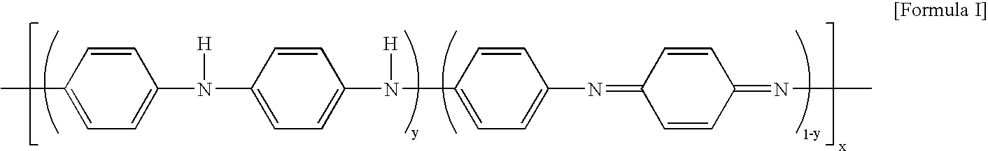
C1=CC(C)=CC=C1N(C1=CC=C(N(C2=CC=C(N=C3C=CC(=NC)C=C3)C=C2)[H])C=C1)[H]
